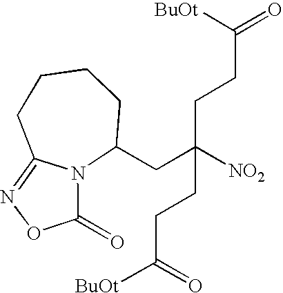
C1CCC2=NOC(=O)N2C(CC([NO2])(CCC([BuOt])=O)CCC(=O)[BuOt])C1
